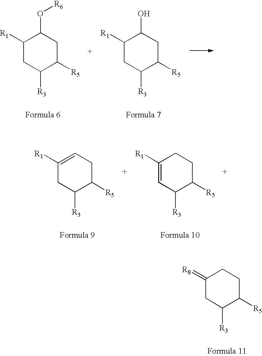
C1([R1])CC([R3])C([R5])CC1O[R6].C1([R1])CC([R3])C([R5])CC1O.C1([R1])=CCC([R5])C([R3])C1.C1([R1])=CC([R3])C([R5])CC1.C1(=[R8])CC([R3])C([R5])CC1
